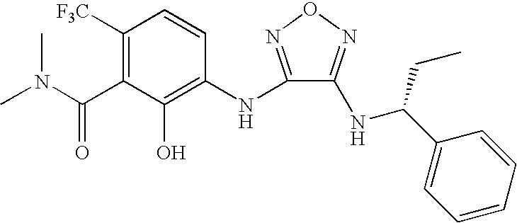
C1([F3C])=C(C(N(C)C)=O)C(O)=C(NC2=NON=C2NC(C2=CC=CC=C2)CC)C=C1
